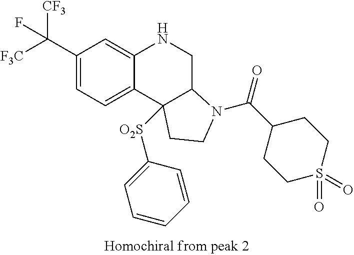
C1(C([CF3])([F3C])F)=CC=C2C(=C1)NCC1C2([O2S]C2=CC=CC=C2)CCN1C(C1CCS(=O)(=O)CC1)=O
